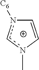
C1=Cn(C)cn1[C6]
